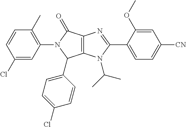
C12=C(N(C(C)C)C(C3=CC=C([CN])C=C3OC)=N1)C(C1=CC=C(Cl)C=C1)N(C1=C(C)C=CC(Cl)=C1)C2=O
